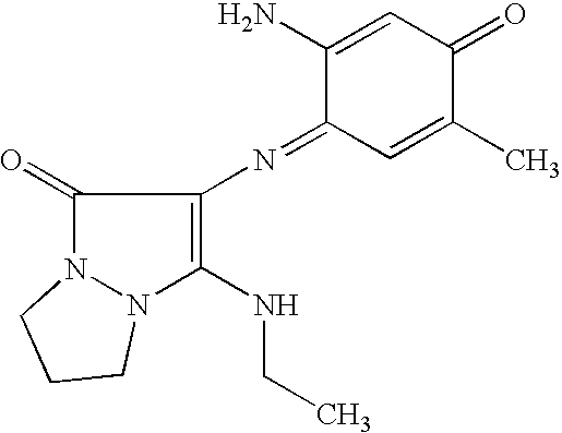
C1(=O)N2N(C(NCC)=C1N=C1C=C(C)C(=O)C=C1N)CCC2
